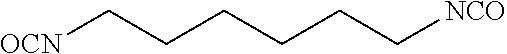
C(CCC[OCN])CC[NCO]
